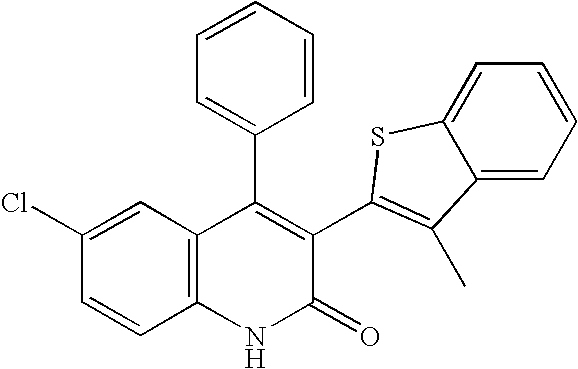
C1(Cl)=CC2=C(C=C1)NC(=O)C(C1=C(C)C3=CC=CC=C3S1)=C2C1=CC=CC=C1
